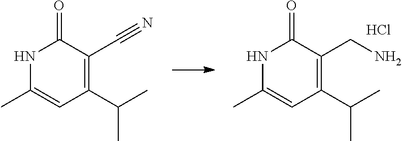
N1C(C)=CC(C(C)C)=C(CN)C1=O.Cl.N1C(C)=CC(C(C)C)=C(C#N)C1=O
